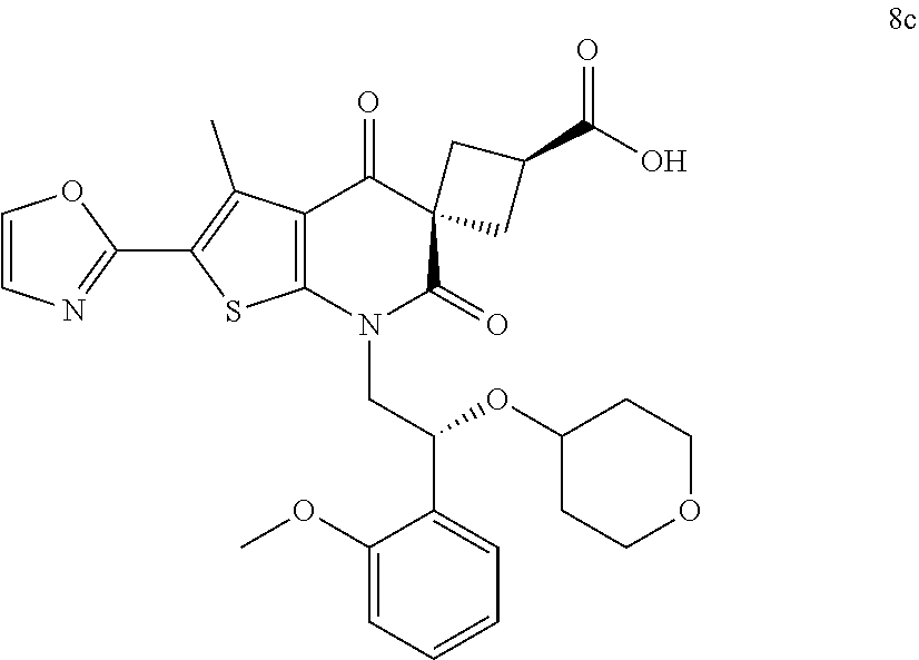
C1(OC(C2=CC=CC=C2OC)CN2C3=C(C(=O)C4(C2=O)CC(C(=O)O)C4)C(C)=C(C2=NC=CO2)S3)CCOCC1
